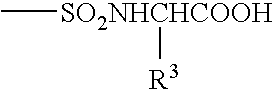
C[SO2NHCHCOOH][R3]
